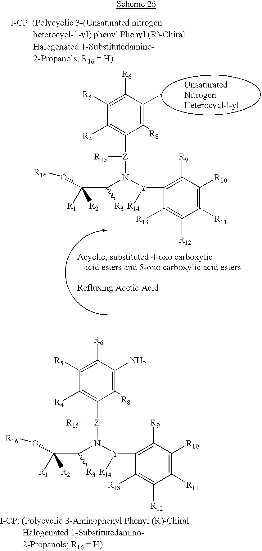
C1([R5])=C([R6])C(N)=C([R8])C([Z](N(C(C(O[R16])([R1])[R2])[R3])[Y]([R14])C2=C([R9])C([R10])=C([R11])C([R12])=C2[R13])[R15])=C1[R4].C1([R5])=C([R6])C(C)=C([R8])C([Z](N(C(C(O[R16])([R1])[R2])[R3])[Y]([R14])C2=C([R9])C([R10])=C([R11])C([R12])=C2[R13])[R15])=C1[R4]
